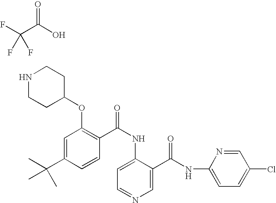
N1CCC(OC2=C(C(NC3=CC=NC=C3C(NC3=CC=C(Cl)C=N3)=O)=O)C=CC(C(C)(C)C)=C2)CC1.FC(C(O)=O)(F)F
